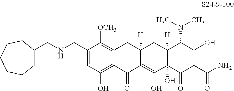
C1=C(CNCC2CCCCCC2)C([OCH3])=C2C(=C1O)C(=O)C1=C(O)C3(O)C([H])(CC1([H])C2)C(N(C)C)C(O)=C(C(N)=O)C3=O
